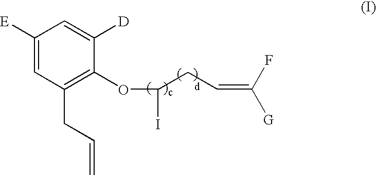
C1([E])=CC(CC=C)=C(OC(I)CC=C([G])F)C([D])=C1
